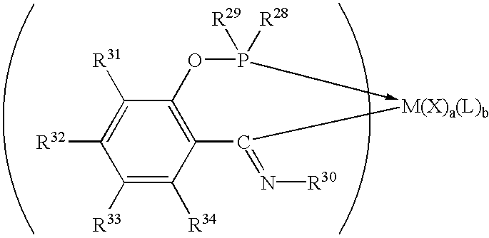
C(=N[R30])([M(X)a(L)b])C1=C(OP([R29])[R28])C([R31])=C([R32])C([R33])=C1[R34]
